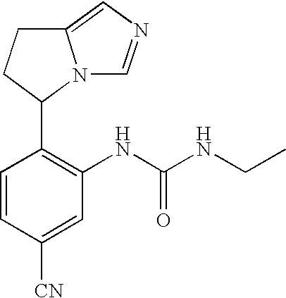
C1=C([CN])C=CC(C2N3C(=CN=C3)CC2)=C1NC(NCC)=O
